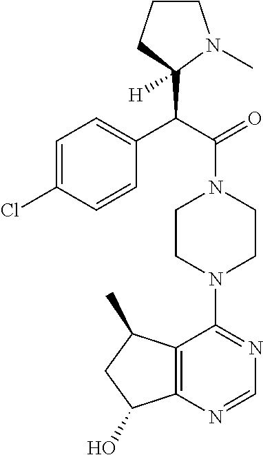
C(C(=O)N1CCN(C2=NC=NC3=C2C(C)CC3O)CC1)(C1([H])N(C)CCC1)C1=CC=C(Cl)C=C1
